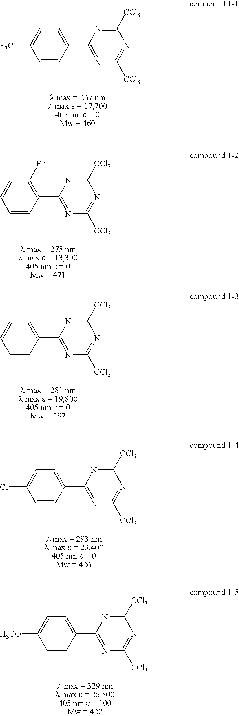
C1=CC(C2=NC([CCl3])=NC([CCl3])=N2)=CC=C1[F3C].C1=CC(C2=NC([CCl3])=NC([CCl3])=N2)=C(Br)C=C1.C1=CC(C2=NC([CCl3])=NC([CCl3])=N2)=CC=C1.C1=CC(C2=NC([CCl3])=NC([CCl3])=N2)=CC=C1Cl.C1=CC(C2=NC([CCl3])=NC([CCl3])=N2)=CC=C1[H3CO]
